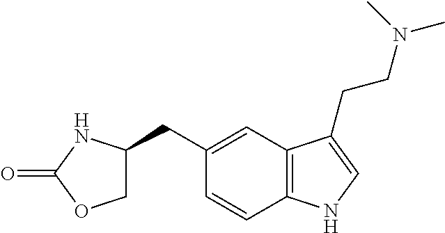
C1(CC2COC(=O)N2)=CC2=C(C=C1)NC=C2CCN(C)C
